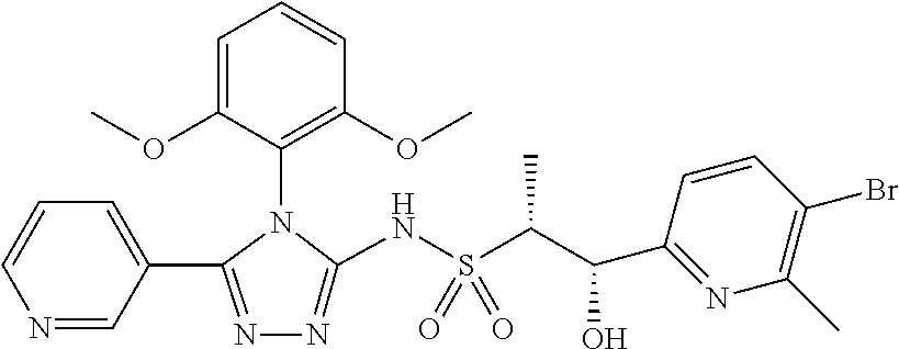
N1=C(C2=CC=CN=C2)N(C2=C(OC)C=CC=C2OC)C(NS(C(C)C(O)C2=NC(C)=C(Br)C=C2)(=O)=O)=N1
